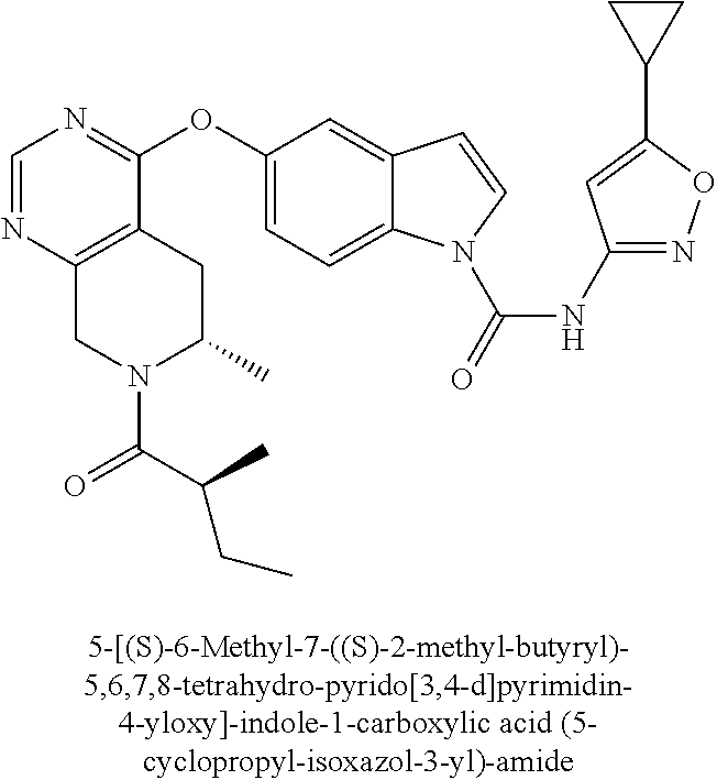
C1(OC2=CC=C3C(=C2)C=CN3C(=O)NC2=NOC(C3CC3)=C2)=NC=NC2=C1CC(C)N(C(C(C)CC)=O)C2
